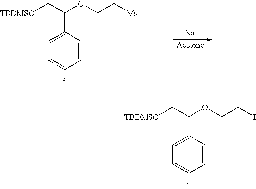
[TBDMSO]CC(OCCI)C1=CC=CC=C1.[TBDMSO]CC(OCC[Ms])C1=CC=CC=C1.[NaI]
